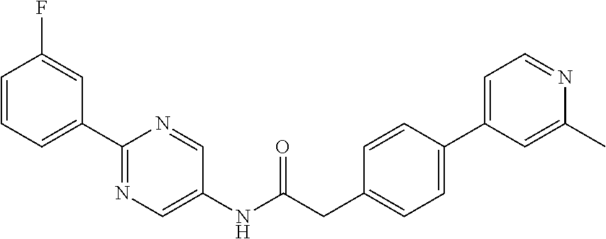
C1=CC=C(C2=NC=C(NC(CC3=CC=C(C4=CC=NC(C)=C4)C=C3)=O)C=N2)C=C1F
